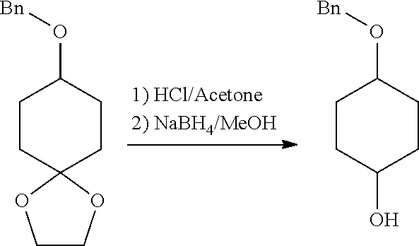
C1CC2(CCC1O[Bn])OCCO2.C1CC(O)CCC1O[Bn]
